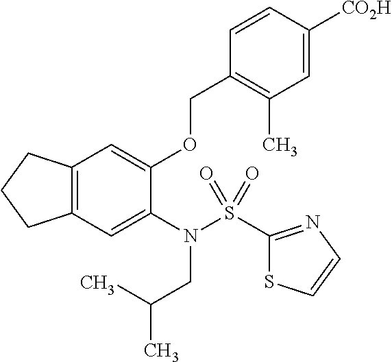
C12=C(C=C(N(CC(C)C)S(=O)(=O)C3=NC=CS3)C(OCC3=C(C)C=C([CO2H])C=C3)=C1)CCC2
